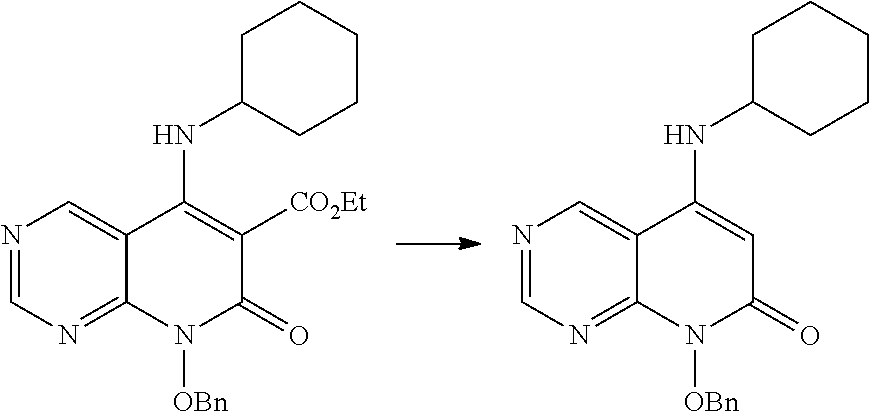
N1=CN=C2C(=C1)C(NC1CCCCC1)=C([CO2Et])C(=O)N2[OBn].N1=CN=C2C(=C1)C(NC1CCCCC1)=CC(=O)N2[OBn]
